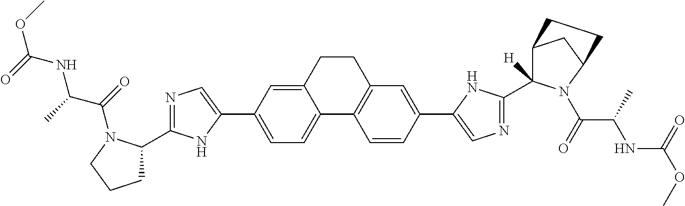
COC(=O)NC(C)C(=O)N1C(C2=NC=C(C3=CC=C4C(=C3)CCC3=C4C=CC(C4=CN=C(C5([H])C6CC(N5C(C(NC(=O)OC)C)=O)CC6)N4)=C3)N2)CCC1
